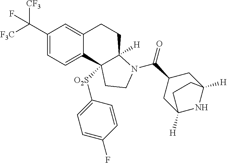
C1(C([F3C])([CF3])F)=CC=C2C(=C1)CCC1([H])C2([O2S]C2=CC=C(F)C=C2)CCN1C(C1CC2([H])NC([H])(C1)CC2)=O
